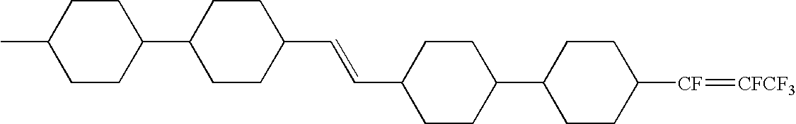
C1CC([CF]=[CFCF3])CCC1C1CCC(C=CC2CCC(C3CCC(C)CC3)CC2)CC1
